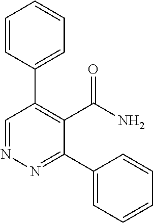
C1=CC(C2=C(C(N)=O)C(C3=CC=CC=C3)=NN=C2)=CC=C1
